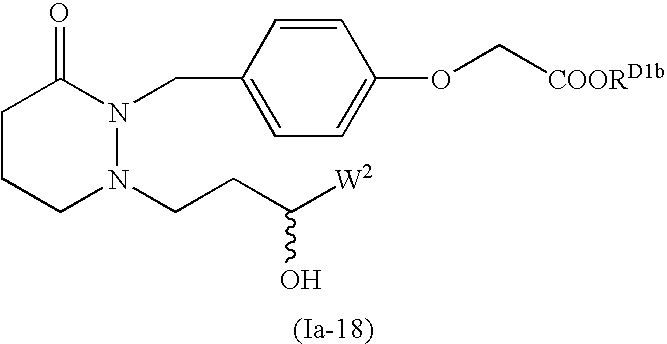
C1CCN(CCC([W2])O)N(CC2=CC=C(OC[COORD1b])C=C2)C1=O
